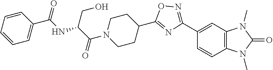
C(C(=O)N1CCC(C2=NC(C3=CC4=C(C=C3)N(C)C(=O)N4C)=NO2)CC1)(NC(C1=CC=CC=C1)=O)CO
